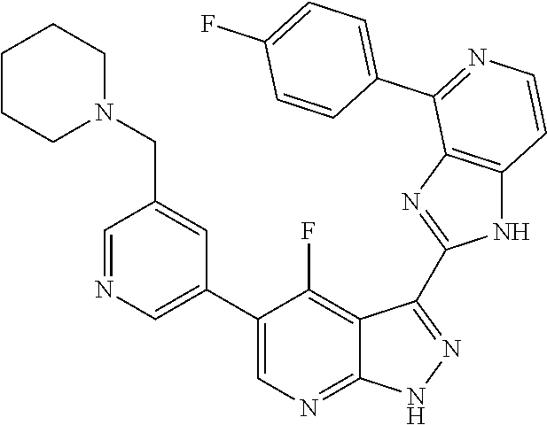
C1=NC=C(C2=CN=C3C(=C2F)C(C2=NC4=C(N2)C=CN=C4C2=CC=C(F)C=C2)=NN3)C=C1CN1CCCCC1
